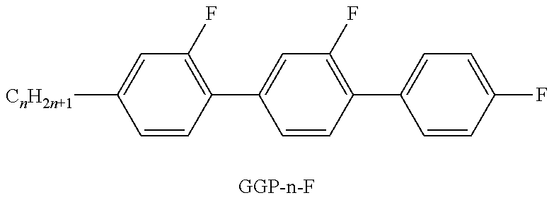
C1=CC(C2=CC(F)=C(C3=CC=C(F)C=C3)C=C2)=C(F)C=C1[CnH2n+1]
